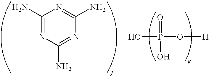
C1(N)=NC(N)=NC(N)=N1.O=P(O)(O[H])O
